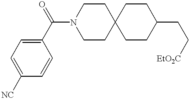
C1(C(=O)N2CCC3(CC2)CCC(CC[EtO2C])CC3)=CC=C([NC])C=C1
